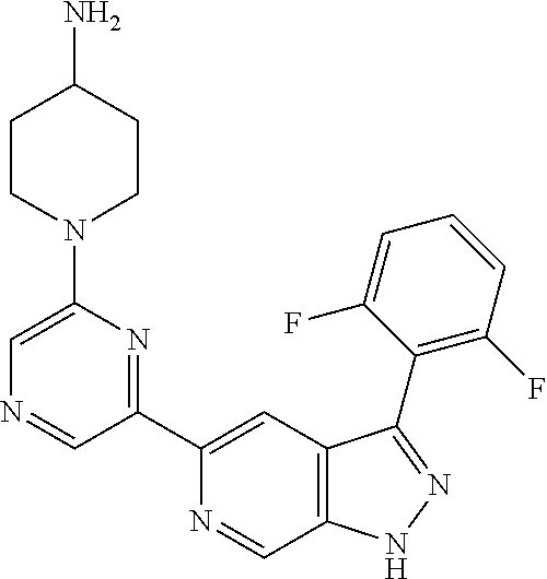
C1(C2=NC(N3CCC(N)CC3)=CN=C2)=CC2=C(C=N1)NN=C2C1=C(F)C=CC=C1F
